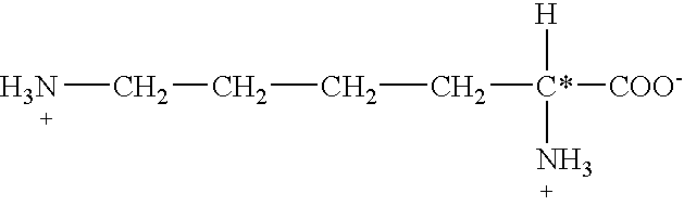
C(C[C*]([COO-])([H])N)CCN
